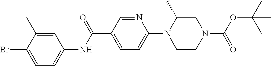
C1=C(C)C(Br)=CC=C1NC(C1=CC=C(N2CCN(C(=O)OC(C)(C)C)CC2C)N=C1)=O
